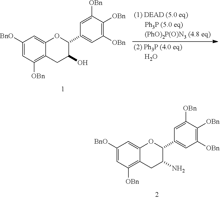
C1([BnO])=CC([OBn])=C2C(=C1)OC(C1=CC([OBn])=C([OBn])C([OBn])=C1)C(N)C2.C1([BnO])=CC([OBn])=C2C(=C1)OC(C1=CC([OBn])=C([OBn])C([OBn])=C1)C(O)C2
